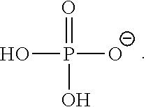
OP(=O)([O-])O
